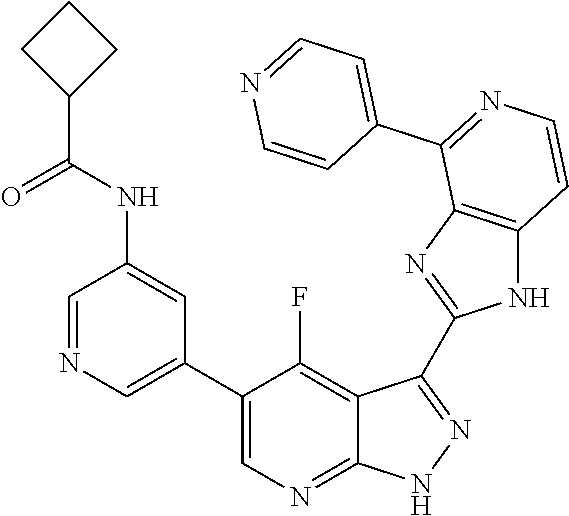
C1=NC=C(C2=CN=C3C(=C2F)C(C2=NC4=C(N2)C=CN=C4C2=CC=NC=C2)=N[N H]3)C=C1NC(C1CCC1)=O
